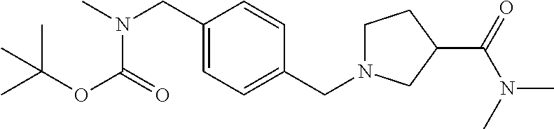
N(C)(CC1=CC=C(CN2CCC(C(N(C)C)=O)C2)C=C1)C(=O)OC(C)(C)C
